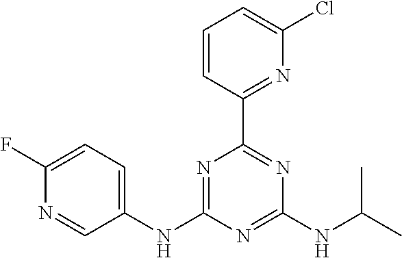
C1=C(F)N=CC(NC2=NC(C3=NC(Cl)=CC=C3)=NC(NC(C)C)=N2)=C1
